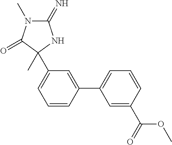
C1=CC(C2=CC=CC(C(OC)=O)=C2)=CC(C2(C)C(=O)N(C)C(=N)N2)=C1
